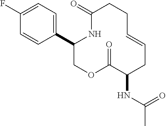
C1(C2=CC=C(F)C=C2)COC(=O)C(NC(C)=O)CC=CCCC(=O)N1
